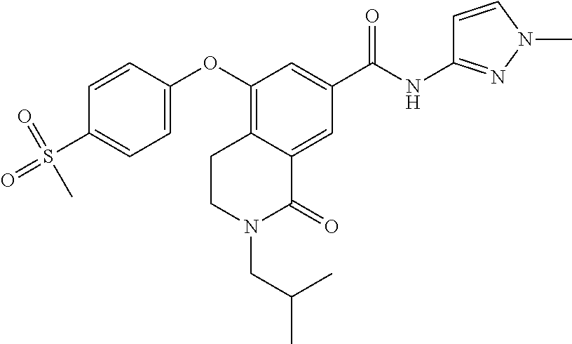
C1(OC2=CC=C(S(=O)(=O)C)C=C2)=C2C(=CC(C(=O)NC3=NN(C)C=C3)=C1)C(=O)N(CC(C)C)CC2
